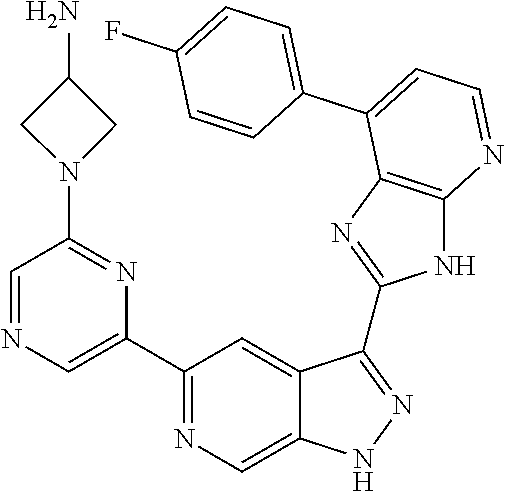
C1(C2=NC=C3C(=C2)C(C2=NC4=C(N2)N=CC=C4C2=CC=C(F)C=C2)=NN3)=CN=CC(N2CC(N)C2)=N1
